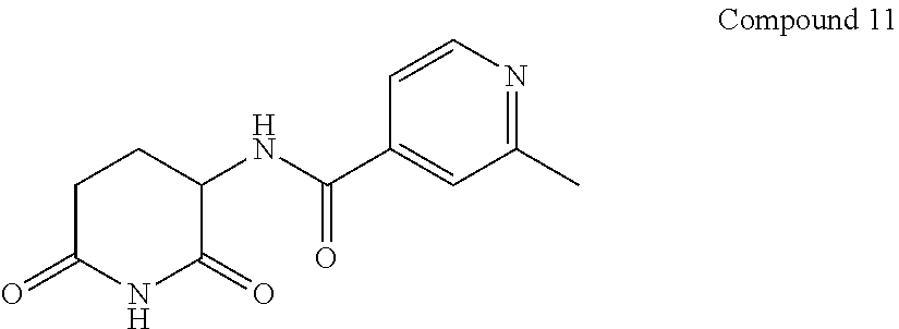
C1(NC(C2=CC(C)=NC=C2)=O)C(=O)NC(=O)CC1
